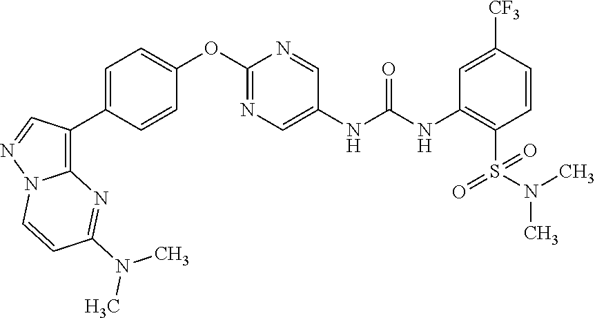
C1=C(C2=C3N(N=C2)C=CC(N(C)C)=N3)C=CC(OC2=NC=C(NC(NC3=C(S(N(C)C)(=O)=O)C=CC([CF3])=C3)=O)C=N2)=C1
